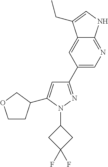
C1(C2=CN=C3C(=C2)C(CC)=CN3)=NN(C2CC(F)(F)C2)C(C2CCOC2)=C1
